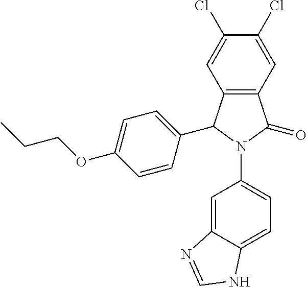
C12=C(C=C(Cl)C(Cl)=C1)C(=O)N(C1=CC=C3C(=C1)N=CN3)C2C1=CC=C(OCCC)C=C1
